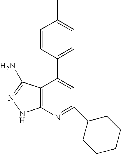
C1=CC(C2=CC(C3CCCCC3)=NC3=C2C(N)=NN3)=CC=C1C
